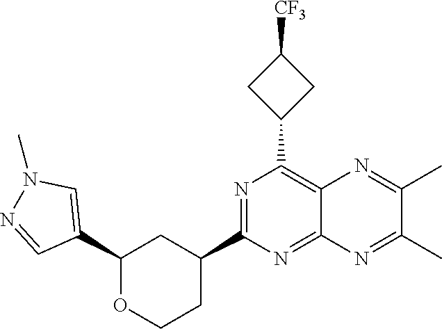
C1(C2=CN(C)N=C2)OCCC(C2=NC(C3CC([CF3])C3)=C3C(=N2)N=C(C)C(C)=N3)C1
